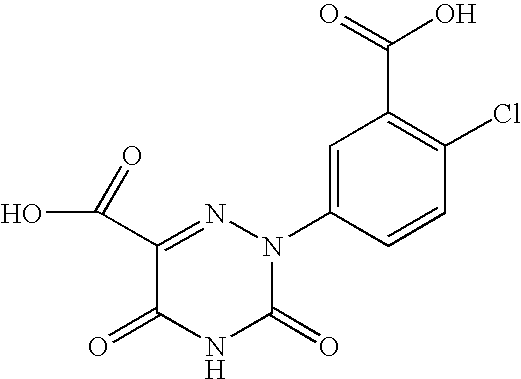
C1(C(O)=O)=NN(C2=CC(C(O)=O)=C(Cl)C=C2)C(=O)NC1=O
